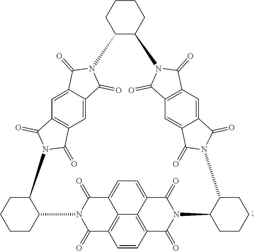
C12CCCCC1N1C(=O)C3=CC=C4C5=C(C=CC(=C53)C1=O)C(=O)N(C1C(CCCC1)N1C(=O)C3=CC5=C(C=C3C1=O)C(=O)N(C1C(CCCC1)N1C(=O)C3=CC6=C(C=C3C1=O)C(=O)N2C6=O)C5=O)C4=O
